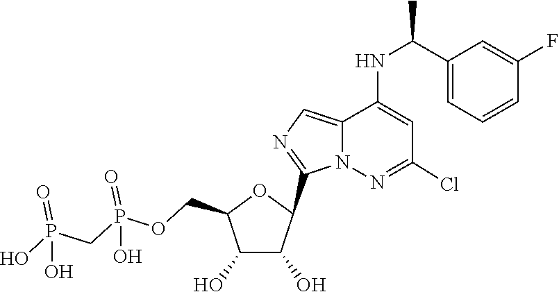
C1(C2C(O)C(O)C(COP(=O)(O)CP(=O)(O)O)O2)=NC=C2C(NC(C3=CC=CC(F)=C3)C)=CC(Cl)=NN12
